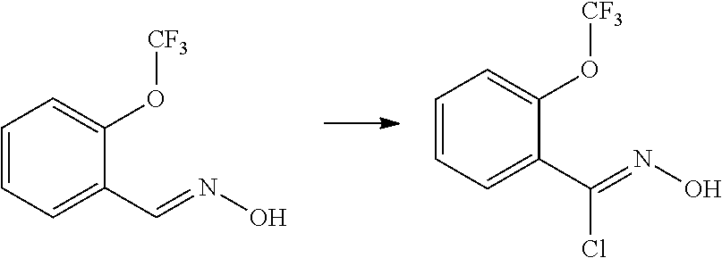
C1=CC=C(C=NO)C(O[CF3])=C1.C1=CC=C(C(=NO)Cl)C(O[CF3])=C1
